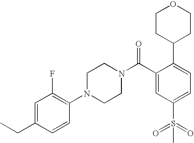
C1(CC)=CC(F)=C(N2CCN(C(C3=CC(S(=O)(=O)C)=CC=C3C3CCOCC3)=O)CC2)C=C1
